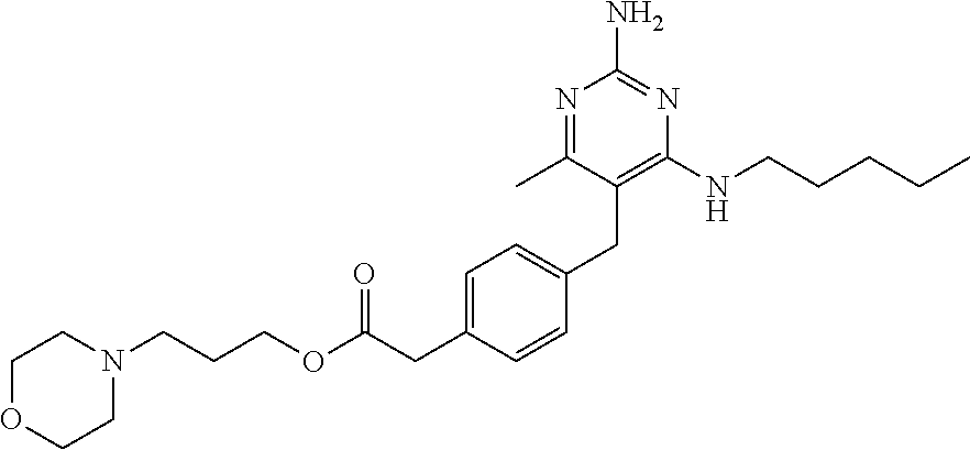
N1=C(C)C(CC2=CC=C(CC(OCCCN3CCOCC3)=O)C=C2)=C(NCCCCC)N=C1N
